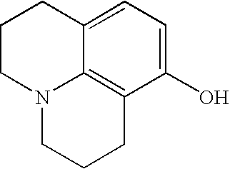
C1=C2C3=C(C(O)=C1)CCCN3CCC2
